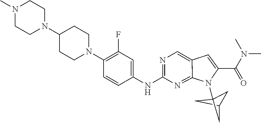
C1C2CC1(N1C3=NC(NC4=CC(F)=C(N5CCC(N6CCN(C)CC6)CC5)C=C4)=NC=C3C=C1C(N(C)C)=O)C2
